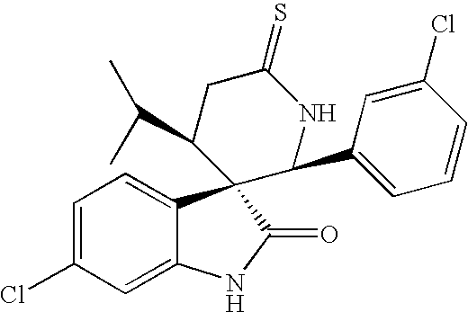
C1=C(Cl)C=C2C(=C1)C1(C(=O)N2)C(C(C)C)CC(=S)NC1C1=CC=CC(Cl)=C1
